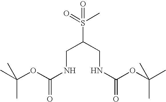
N(CC(CNC(OC(C)(C)C)=O)S(C)(=O)=O)C(OC(C)(C)C)=O
